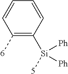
C1([6])=C([Si]([5])([Ph])[Ph])C=CC=C1
